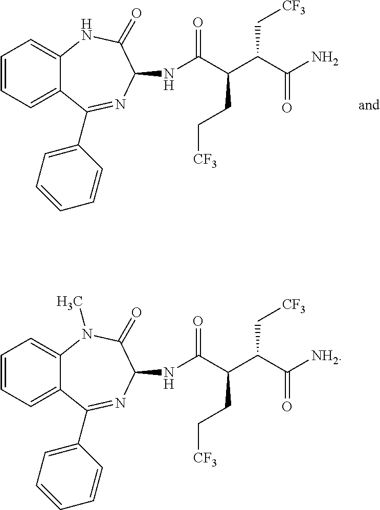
C1=CC=C2C(=C1)NC(=O)C(NC(C(C(C(N)=O)C[CF3])CC[CF3])=O)N=C2C1=CC=CC=C1.C1=CC=C2C(=C1)N(C)C(=O)C(NC(C(C(C([NH2])=O)C[CF3])CC[CF3])=O)N=C2C1=CC=CC=C1
